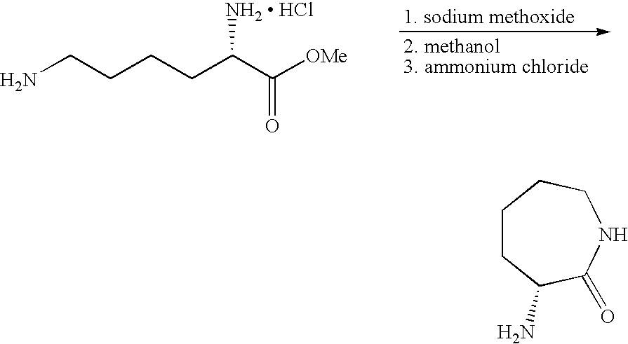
NCCCCC(C([OMe])=O)[NH2  HCl].C1CC(N)C(=O)NCC1
